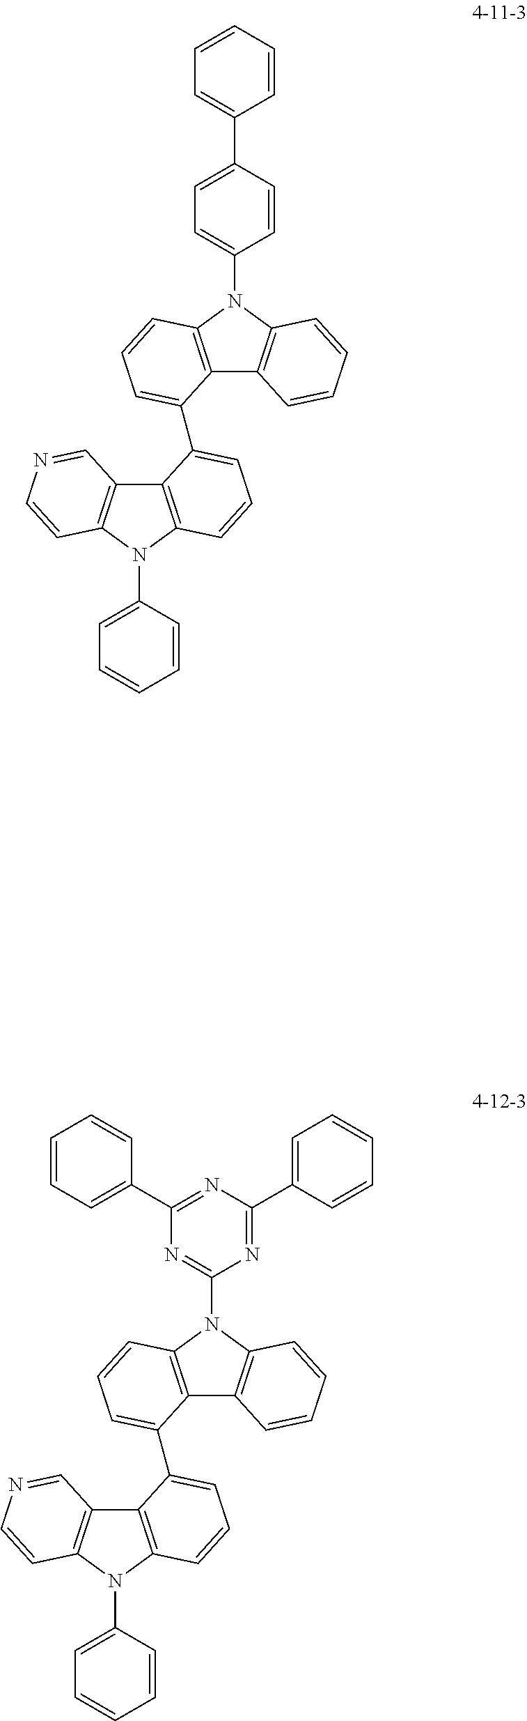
C12=C(N(C3=CC=CC=C3)C3=C1C=NC=C3)C=CC=C2C1=CC=CC2=C1C1=C(N2C2=CC=C(C3=CC=CC=C3)C=C2)C=CC=C1.C12=C(N(C3=CC=CC=C3)C3=C1C=NC=C3)C=CC=C2C1=CC=CC2=C1C1=C(N2C2=NC(C3=CC=CC=C3)=NC(C3=CC=CC=C3)=N2)C=CC=C1
